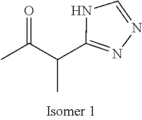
CC(C(C1=NN=CN1)C)=O
